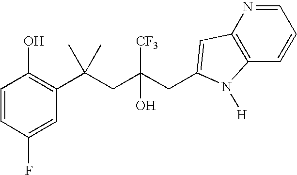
C1=CC(F)=CC(C(CC(CC2=CC3=C(C=CC=N3)N2[H])([CF3])O)(C)C)=C1O
